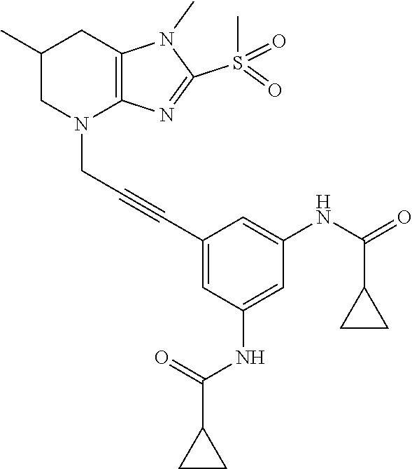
C1(C)CN(CC#CC2=CC(NC(C3CC3)=O)=CC(NC(=O)C3CC3)=C2)C2=C(C1)N(C)C(S(C)(=O)=O)=N2
